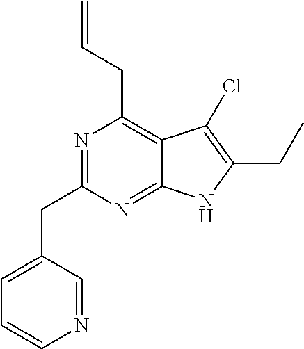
N1=C(CC2=CC=CN=C2)N=C2C(=C1CC=C)C(Cl)=C(CC)N2
